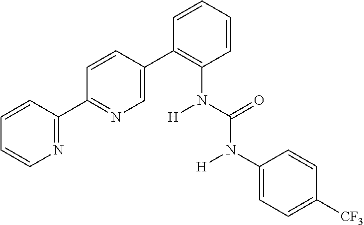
N1=C(C2=NC=C(C3=C(N(C(N(C4=CC=C([CF3])C=C4)[H])=O)[H])C=CC=C3)C=C2)C=CC=C1
